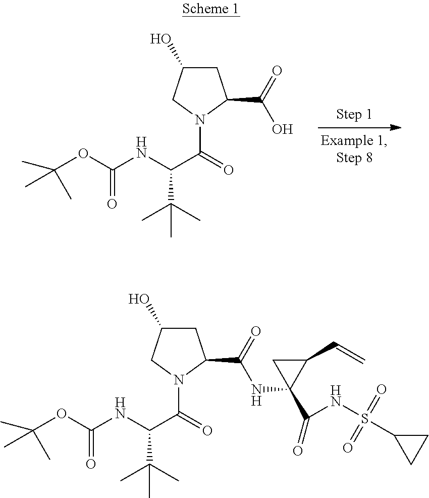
C1C(O)CN(C(C(NC(OC(C)(C)C)=O)C(C)(C)C)=O)C1C(=O)NC1(C(NS(C2CC2)(=O)=O)=O)C(C=C)C1.C1C(O)CN(C(C(NC(OC(C)(C)C)=O)C(C)(C)C)=O)C1C(=O)O
